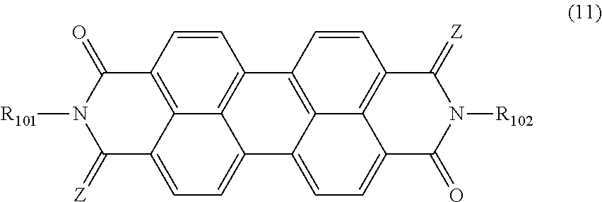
C1=CC2=C3C4=C1C1=C5C6=C(C=C1)C(=[Z])N([R102])C(=O)C6=CC=C5C4=CC=C3C(=[Z])N([R101])C2=O
